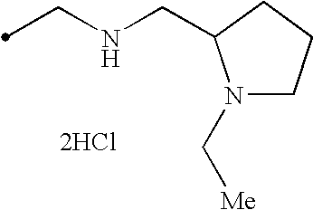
[2HCl].C(NCC1N(C[Me])CCC1)C
